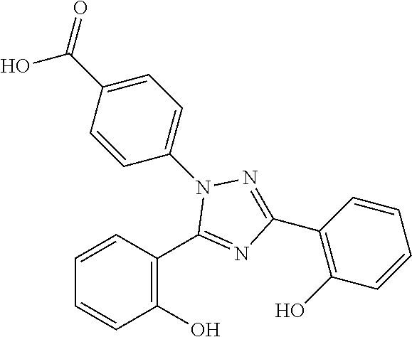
C1=CC=CC(O)=C1C1=NC(C2=C(O)C=CC=C2)=NN1C1=CC=C(C(O)=O)C=C1
